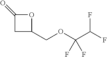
C1(COC(C(F)F)(F)F)OC(=O)C1
